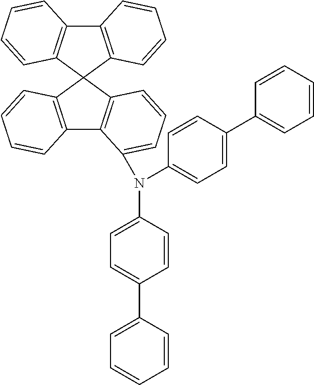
C1(C2=CC=C(N(C3=CC=C(C4=CC=CC=C4)C=C3)C3=CC=CC4=C3C3=C(C=CC=C3)C43C4=C(C5=C3C=CC=C5)C=CC=C4)C=C2)=CC=CC=C1
